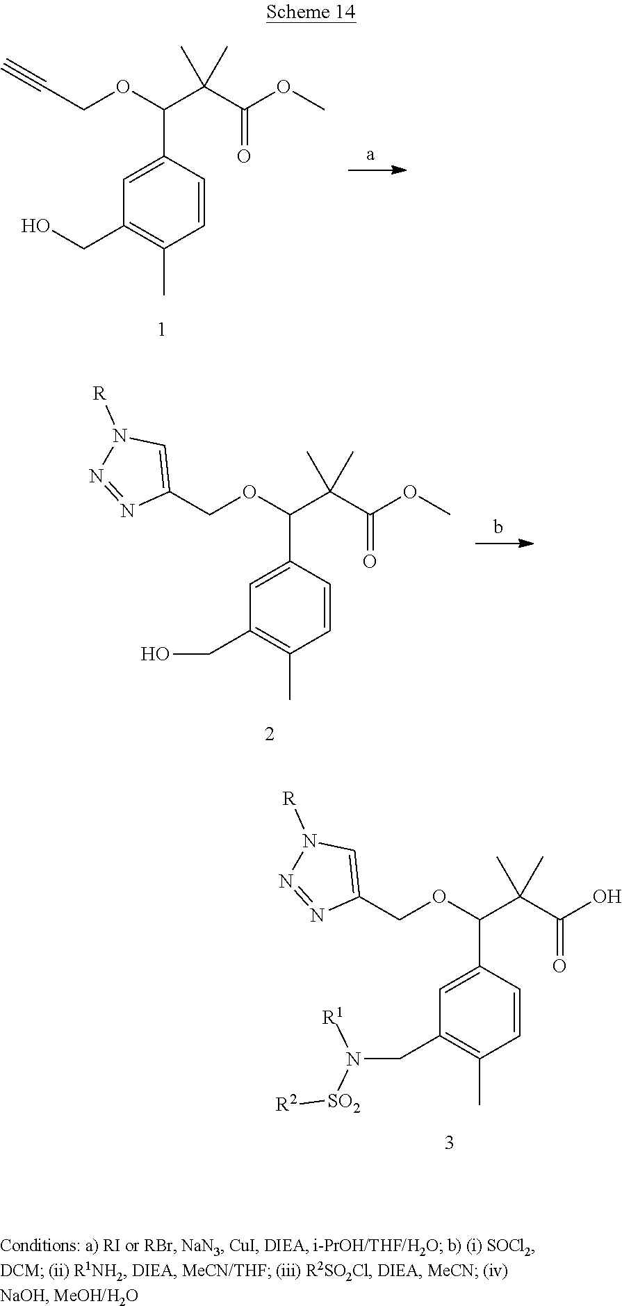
O(C(C(C(OC)=O)(C)C)C1=CC(CO)=C(C)C=C1)CC#C.O(C(C(C(OC)=O)(C)C)C1=CC(CO)=C(C)C=C1)CC1=CN([R])N=N1.O(C(C(C(O)=O)(C)C)C1=CC(CN([R1])[SO2][R2])=C(C)C=C1)CC1=CN([R])N=N1
